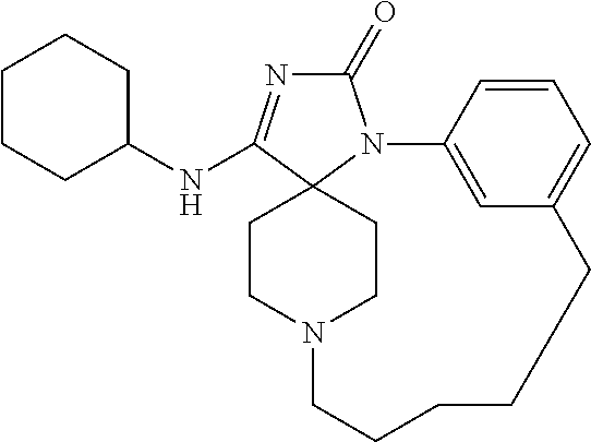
C1(=O)N=C(NC2CCCCC2)C23N1C1=CC(=CC=C1)CCCCCN(CC2)CC3
